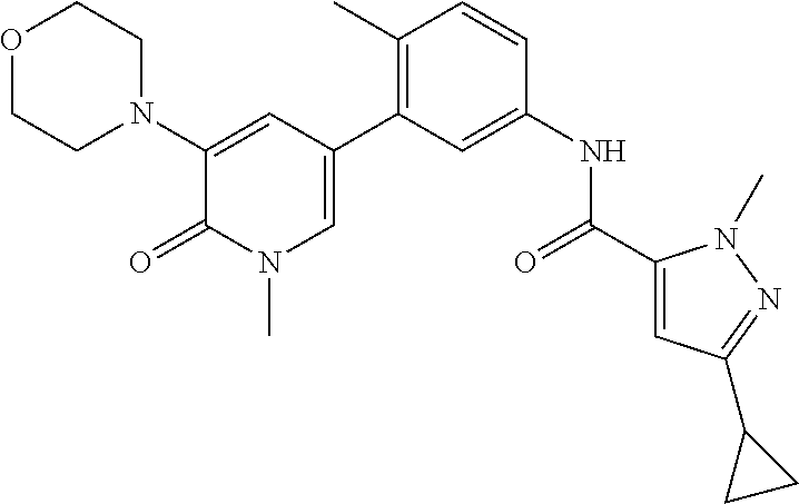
O1CCN(C2=CC(C3=C(C)C=CC(NC(C4=CC(C5CC5)=NN4C)=O)=C3)=CN(C)C2=O)CC1
